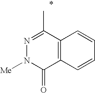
N1=C(C)C2=C(C(=O)N1[Me])C=CC=C2
